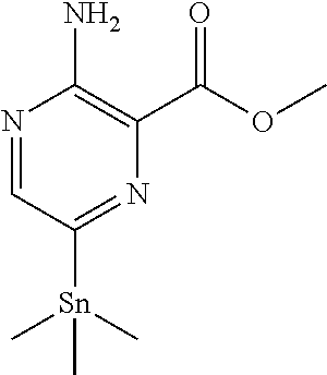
N1=CC([Sn](C)(C)C)=NC(C(OC)=O)=C1N
